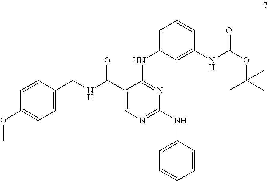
C1=CC(CNC(C2=CN=C(NC3=CC=CC=C3)N=C2NC2=CC=CC(NC(OC(C)(C)C)=O)=C2)=O)=CC=C1OC
